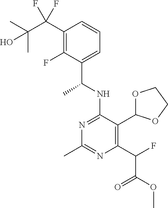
N1=C(NC(C)C2=CC=CC(C(F)(F)C(C)(C)O)=C2F)C(C2OCCO2)=C(C(C(=O)OC)F)N=C1C
